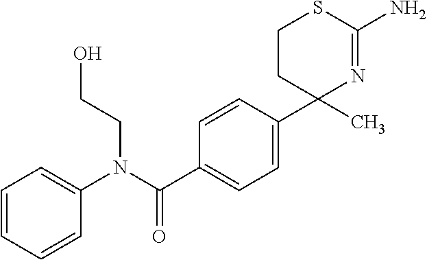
N(C(=O)C1=CC=C(C2(C)CCSC(N)=N2)C=C1)(C1=CC=CC=C1)CCO
